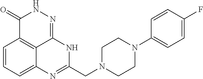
C1=CC=C2C3=C1C(=O)NN=C3NC(CN1CCN(C3=CC=C(F)C=C3)CC1)=N2
